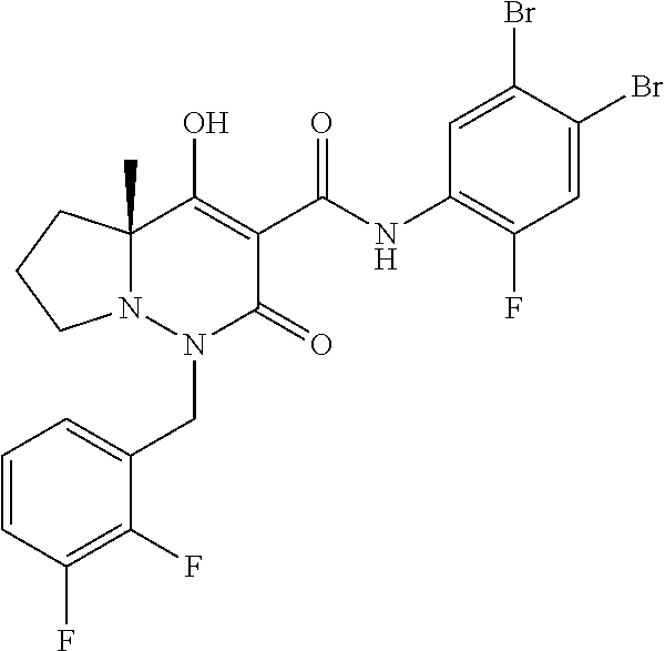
C1=CC(F)=C(F)C(CN2C(=O)C(C(=O)NC3=C(F)C=C(Br)C(Br)=C3)=C(O)C3(C)N2CCC3)=C1
